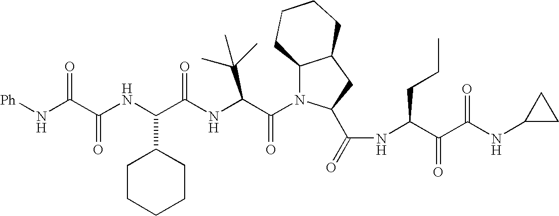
C(C(NC(C(NC(C(N1C2C(CC1C(=O)NC(C(C(NC1CC1)=O)=O)CCC)CCCC2)=O)C(C)(C)C)=O)C1CCCCC1)=O)(N[Ph])=O
